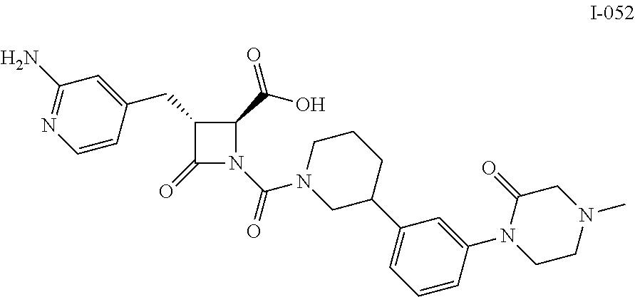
C1(CC2=CC(N)=NC=C2)C(=O)N(C(=O)N2CC(C3=CC=CC(N4C(=O)CN(C)CC4)=C3)CCC2)C1C(O)=O
